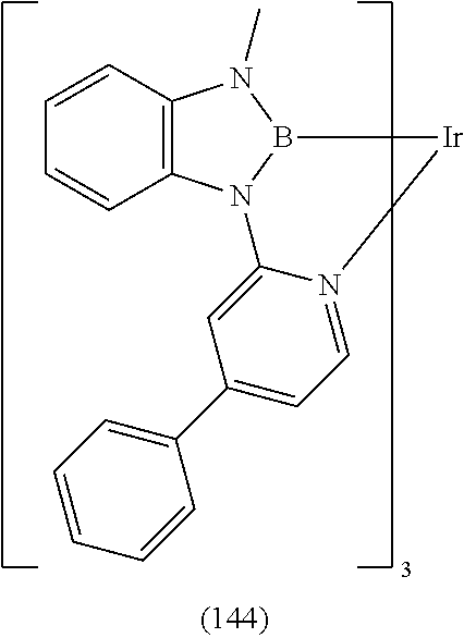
C12=C(N3B(N1C)[Ir]N1=CC=C(C4=CC=CC=C4)C=C31)C=CC=C2
